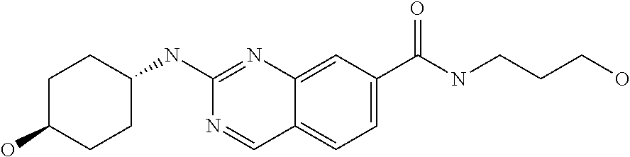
C1(O)CCC(NC2=NC3=CC(C(NCCCO)=O)=CC=C3C=N2)CC1
